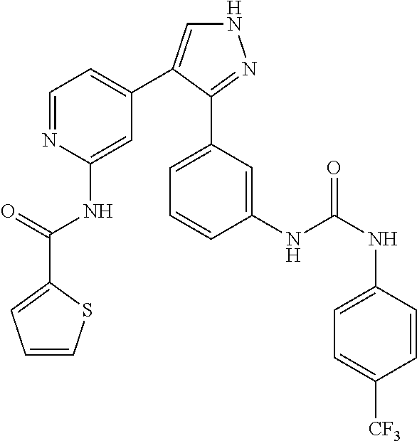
N1C=C(C2=CC=NC(NC(=O)C3=CC=CS3)=C2)C(C2=CC=CC(NC(NC3=CC=C([CF3])C=C3)=O)=C2)=N1
